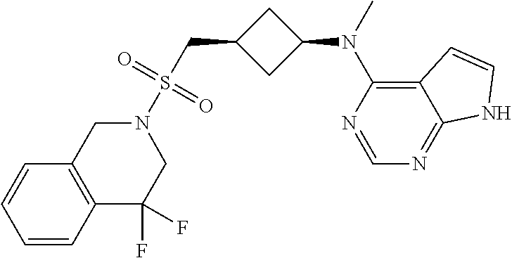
N1=CN=C2C(=C1N(C)C1CC(CS(=O)(=O)N3CC4=C(C=CC=C4)C(F)(F)C3)C1)C=CN2
